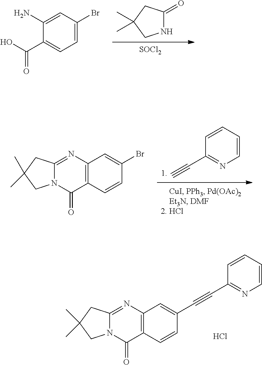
C12=C(N=C3N(C1=O)CC(C)(C)C3)C=C(C#CC1=NC=CC=C1)C=C2.Cl.[SOCl2].C1(C(O)=O)=CC=C(Br)C=C1N.N1C(=O)CC(C)(C)C1.C1(C#C)=NC=CC=C1.C12=C(N=C3N(C1=O)CC(C)(C)C3)C=C(Br)C=C2
